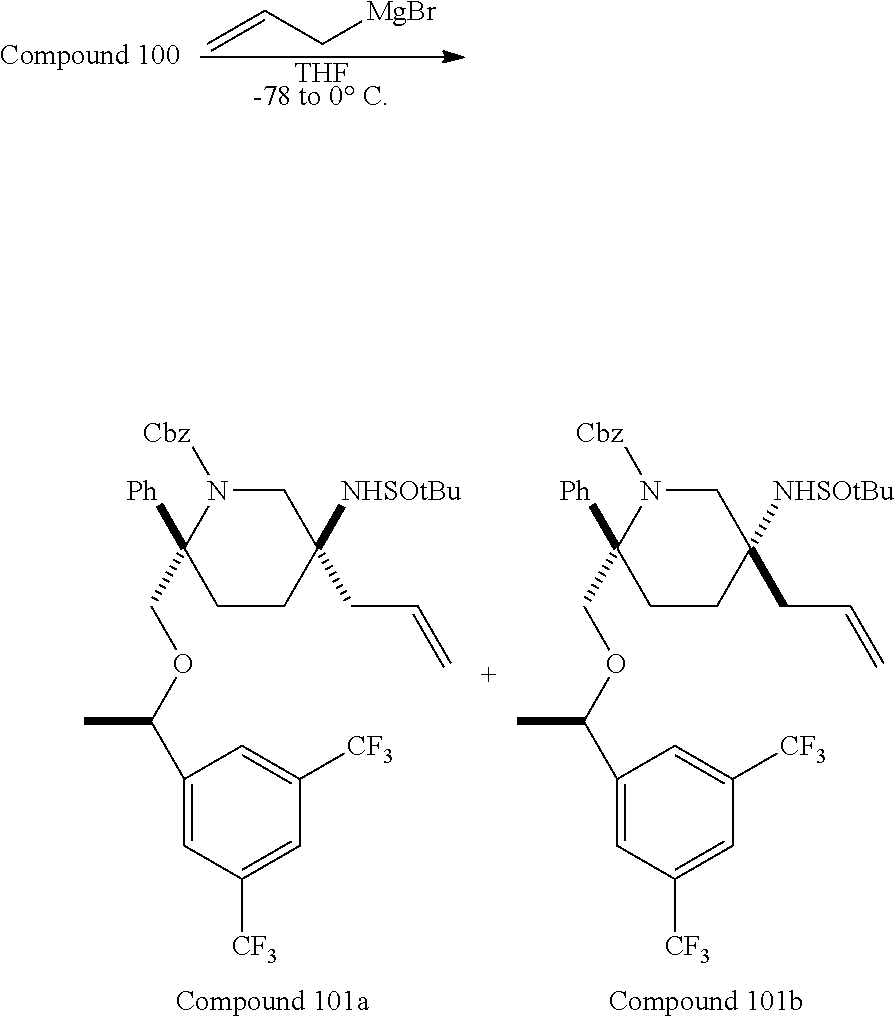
[THF-78 to 0 C].C=CC[MgBr].C1(C(OCC2([Ph])CCC([NHSOtBu])(CC=C)CN2[Cbz])C)=CC([CF3])=CC([CF3])=C1.C1(C(OCC2([Ph])CCC([NHSOtBu])(CC=C)CN2[Cbz])C)=CC([CF3])=CC([CF3])=C1
